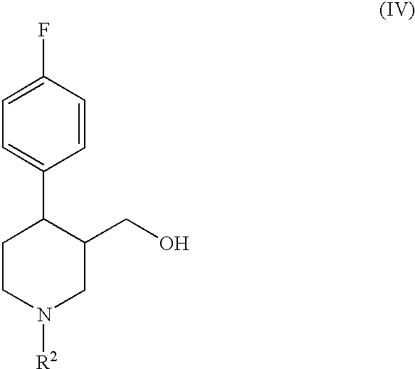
C1CN([R2])CC(CO)C1C1=CC=C(F)C=C1
